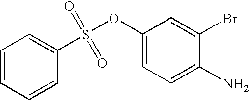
C1=CC=CC=C1S(OC1=CC=C(N)C(Br)=C1)(=O)=O
